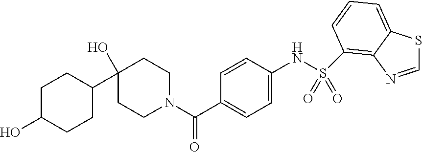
OC1CCC(C2(O)CCN(C(C3=CC=C(NS(=O)(=O)C4=C5C(=CC=C4)SC=N5)C=C3)=O)CC2)CC1
